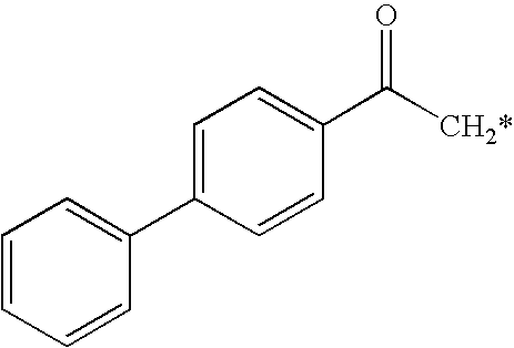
C1=CC=CC(C2=CC=C(C([CH2*])=O)C=C2)=C1
